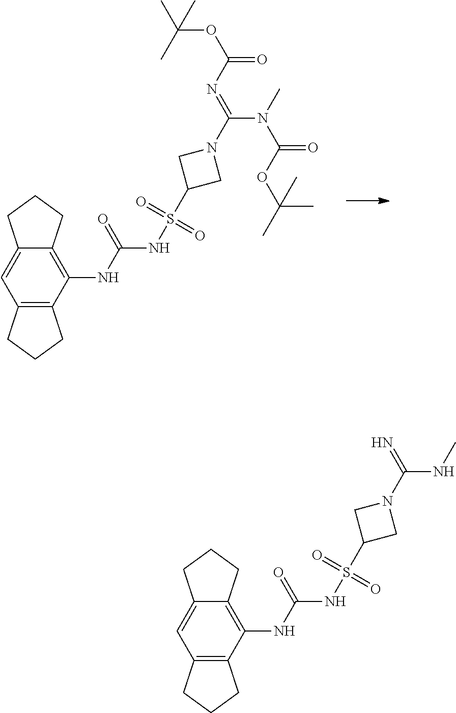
O=S(NC(NC1=C2C(=CC3=C1CCC3)CCC2)=O)(=O)C1CN(C(N(C(=O)OC(C)(C)C)C)=NC(OC(C)(C)C)=O)C1.O=S(NC(NC1=C2C(=CC3=C1CCC3)CCC2)=O)(=O)C1CN(C(NC)=N)C1
